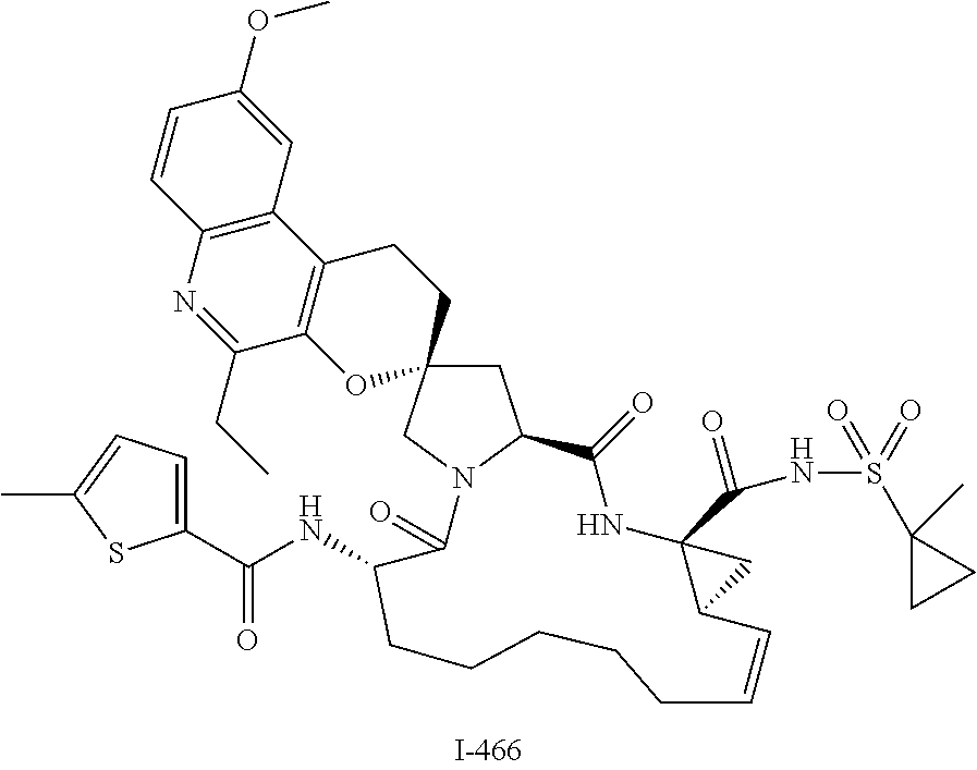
C1C2(CN3C1C(=O)NC1(C(NS(=O)(=O)C4(C)CC4)=O)C(C=CCCCCCC(NC(C4=CC=C(C)S4)=O)C3=O)C1)CCC1=C(O2)C(CC)=NC2=C1C=C(OC)C=C2
